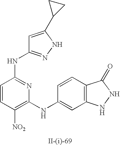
C1=CC([NO2])=C(NC2=CC3=C(C=C2)C(=O)NN3)N=C1NC1=NNC(C2CC2)=C1
